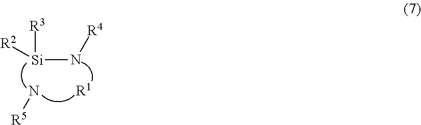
[Si](N[R4])([R3])[R2].N[R5].[R1]
